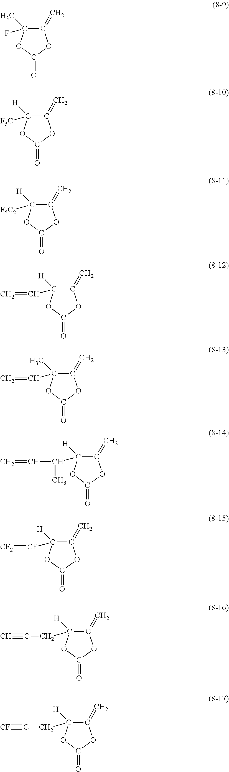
C1(C)(F)C(=C)OC(=O)O1.C1([H])([F3C])C(=C)OC(=O)O1.C1([H])([F5C2])C(=C)OC(=O)O1.C1([H])(C=C)C(=C)OC(=O)O1.C1(C)(C=C)C(=C)OC(=O)O1.C1([H])(C(C=C)C)C(=C)OC(=O)O1.C1([H])([CF]=[CF2])C(=C)OC(=O)O1.C1([H])(CC#C)C(=C)OC(=O)O1.C1([H])(CC#[CF])C(=C)OC(=O)O1
